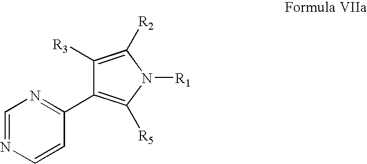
C1=NC=CC(C2=C([R5])N([R1])C([R2])=C2[R3])=N1
